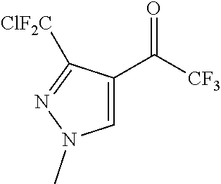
O=C([CF3])C1=CN(C)N=C1[ClF2C]
